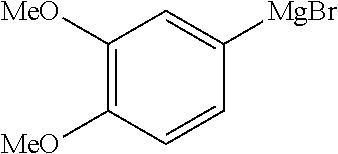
C1([MeO])=C([MeO])C=CC([MgBr])=C1
